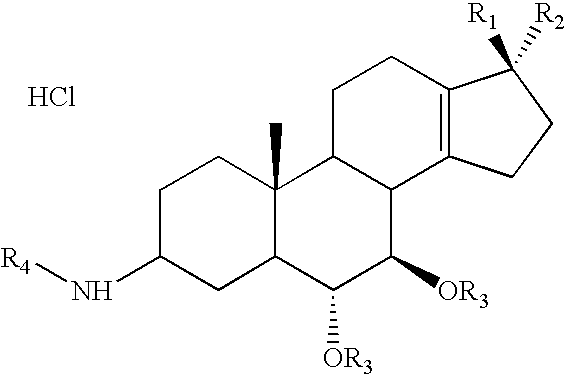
C1C(N[R4])CC2C(C)(C1)C1C(C([OR3])C2[OR3])C2=C(CC1)C([R1])([R2])CC2.Cl
